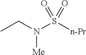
CCN(S([n-Pr])(=O)=O)[Me]
